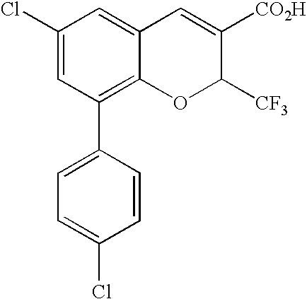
C1=C(Cl)C=C2C(=C1C1=CC=C(Cl)C=C1)OC([CF3])C([CO2H])=C2
